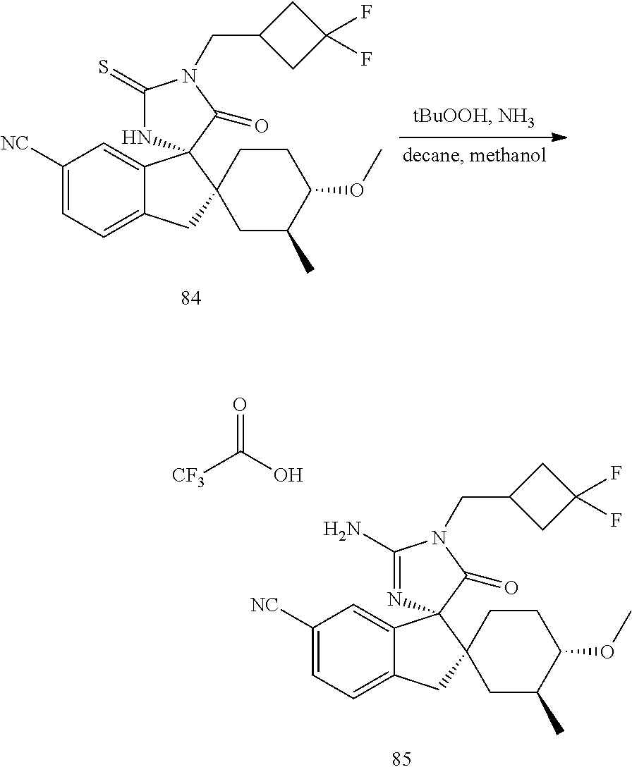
C1([NC])=CC=C2C(=C1)C1(C3(C2)CC(C)C(OC)CC3)NC(=S)N(CC2CC(F)(F)C2)C1=O.C1([NC])=CC=C2C(=C1)C1(C3(C2)CC(C)C(OC)CC3)N=C(N)N(CC2CC(F)(F)C2)C1=O.[CF3]C(O)=O
